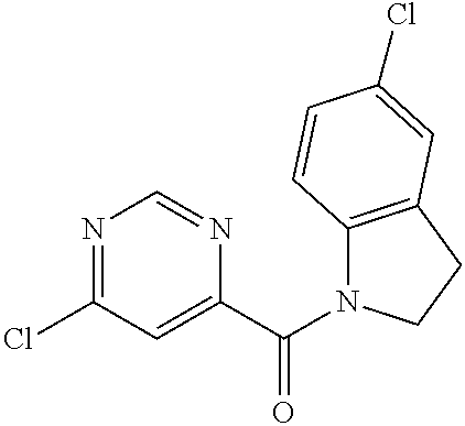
N1=C(Cl)C=C(C(=O)N2C3=C(CC2)C=C(Cl)C=C3)N=C1
